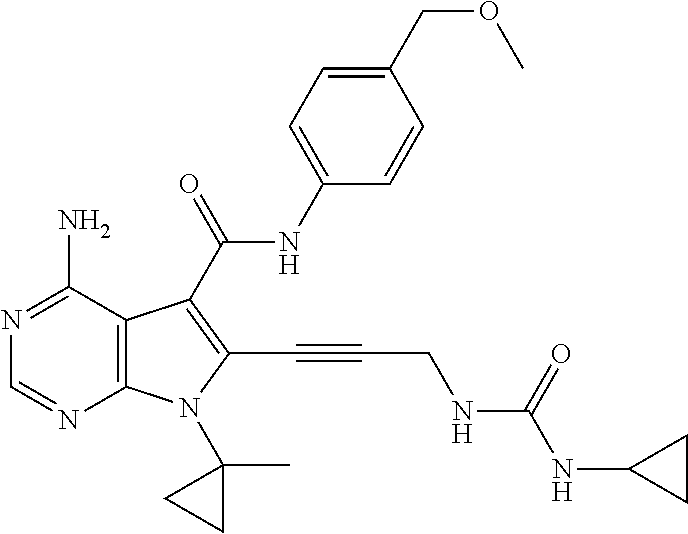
C12=C(C(N)=NC=N1)C(C(=O)NC1=CC=C(COC)C=C1)=C(C#CCNC(NC1CC1)=O)N2C1(C)CC1
